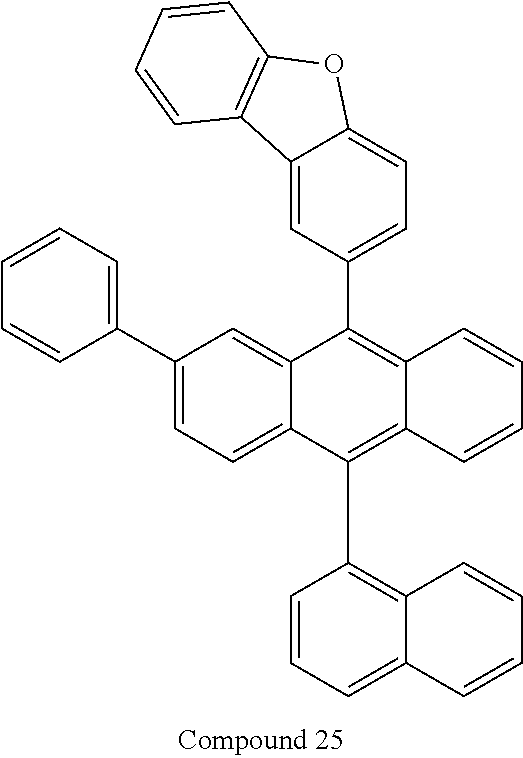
C12=CC(C3=CC=CC=C3)=CC=C1C(C1=C3C(=CC=C1)C=CC=C3)=C1C(=C2C2=CC=C3C(=C2)C2=C(O3)C=CC=C2)C=CC=C1
